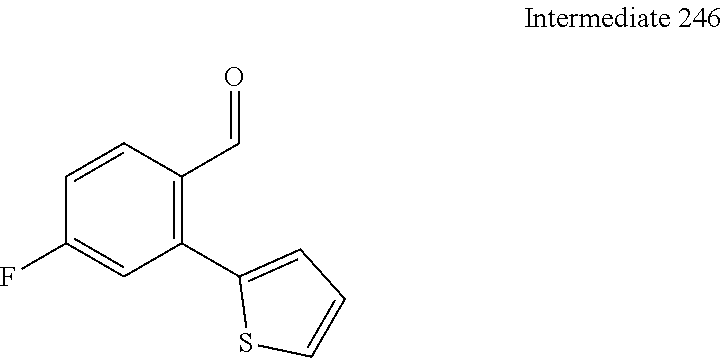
C1=CC(C=O)=C(C2=CC=CS2)C=C1F
